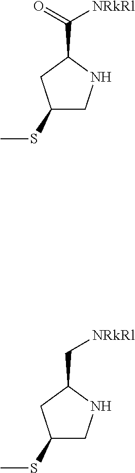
C1(SC)CNC(C([NRkRl])=O)C1.C1(SC)CNC(C[NRkRl])C1
